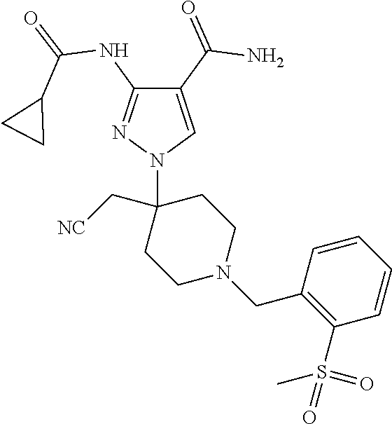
C1(C(=O)N)=CN(C2(C[NC])CCN(CC3=C(S(C)(=O)=O)C=CC=C3)CC2)N=C1NC(=O)C1CC1
